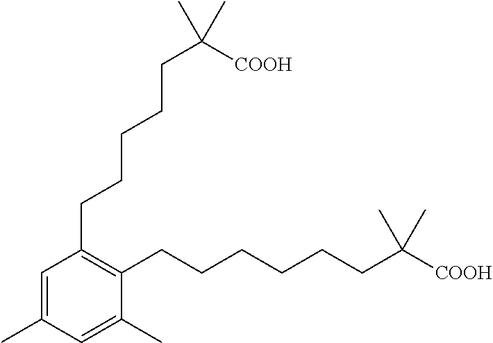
C1=C(C)C=C(C)C(CCCCCCC([COOH])(C)C)=C1CCCCCC([COOH])(C)C
